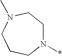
N1(*)CCN(C)CCC1
